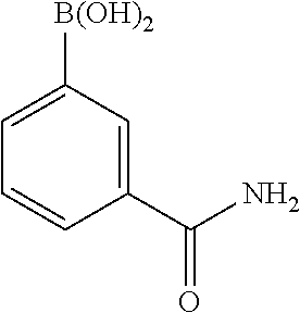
C1(C(N)=O)=CC([B(OH)2])=CC=C1
